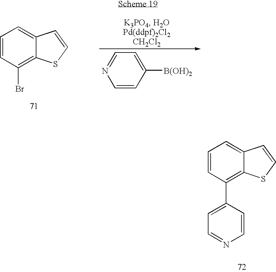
C1=CC(Br)=C2C(=C1)C=CS2.C1=CC([B(OH)2])=CC=N1.C1=CC(C2=CC=NC=C2)=C2C(=C1)C=CS2
